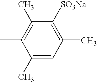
C1(C)=C(C)C([SO3Na])=C(C)C=C1C
